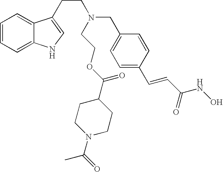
C1=CC=C2C(=C1)C(CCN(CCOC(C1CCN(C(=O)C)CC1)=O)CC1=CC=C(C=CC(NO)=O)C=C1)=CN2
